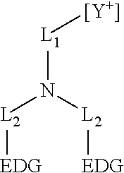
[L2](N([L2][EDG])[L1][Y])[EDG]
